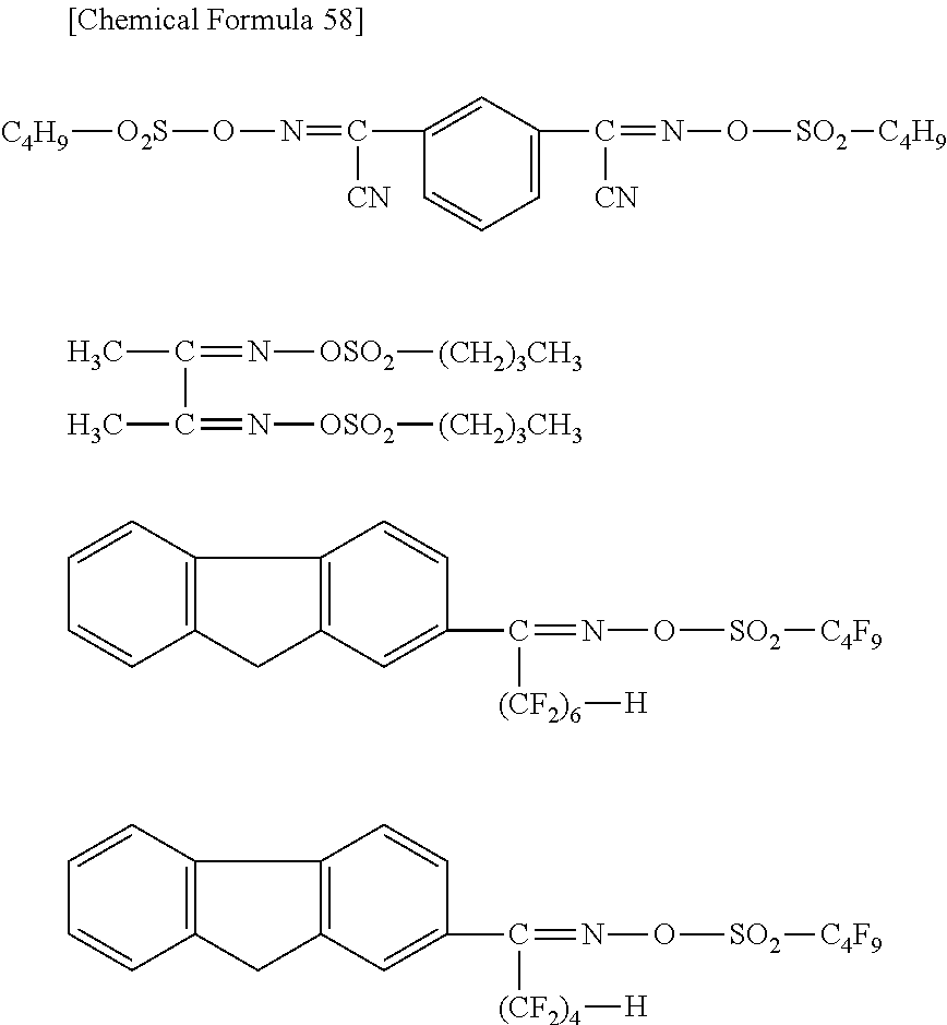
[C4H9][O2S]ON=C(C1=CC(C(=NO[SO2][C4H9])[CN])=CC=C1)[CN].CC(C(C)=N[OSO2][(CH2)3CH3])=N[OSO2][(CH2)3CH3].C(=NO[SO2][C4F9])([(CF2)6][H])C1=CC2=C(C=C1)C1=C(C2)C=CC=C1.C(=NO[SO2][C4F9])([(CF2)4][H])C1=CC2=C(C=C1)C1=C(C2)C=CC=C1
